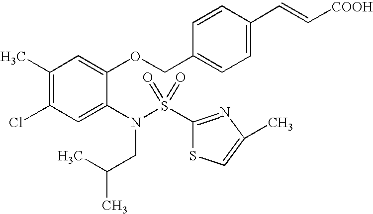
C1(C)=C(Cl)C=C(N(S(=O)(=O)C2=NC(C)=CS2)CC(C)C)C(OCC2=CC=C(C=C[COOH])C=C2)=C1
